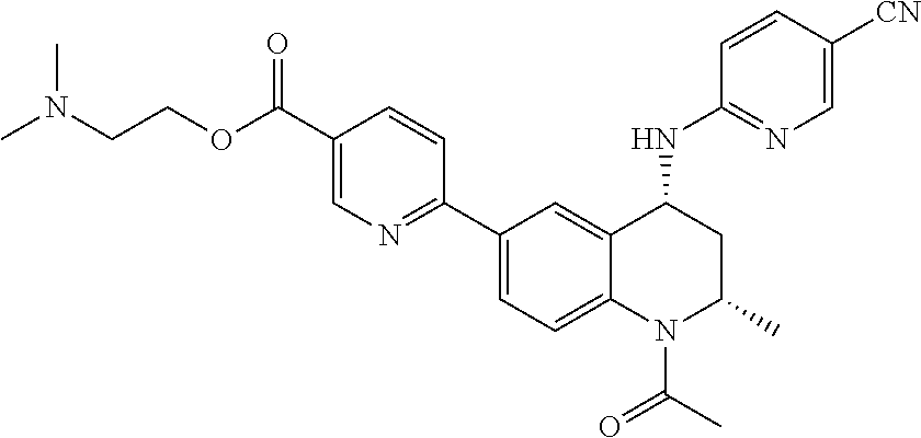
CN(CCOC(C1=CN=C(C2=CC=C3C(=C2)C(NC2=NC=C([CN])C=C2)CC(C)N3C(C)=O)C=C1)=O)C
